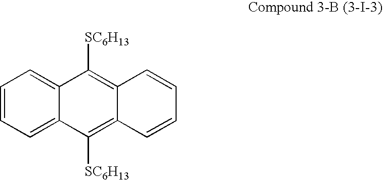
C1=CC=C2C(=C1)C([SC6H13])=C1C(=C2[SC6H13])C=CC=C1
